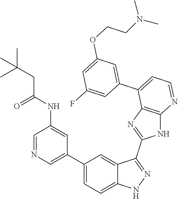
C1=NC=C(C2=CC=C3C(=C2)C(C2=NC4=C(N2)N=CC=C4C2=CC(OCCN(C)C)=CC(F)=C2)=NN3)C=C1NC(CC(C)(C)C)=O
